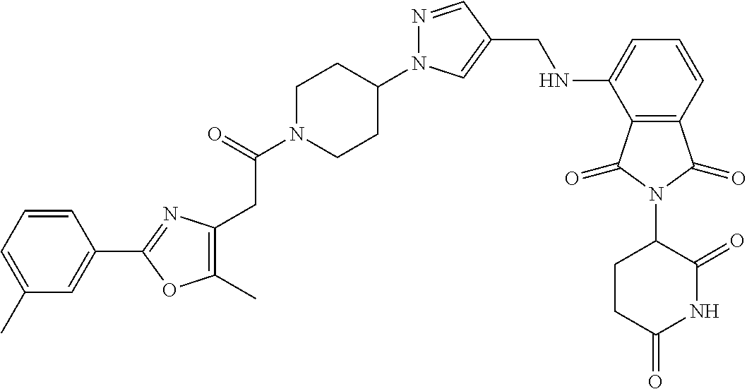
C(NC1=CC=CC2=C1C(=O)N(C1C(=O)NC(=O)CC1)C2=O)C1=CN(C2CCN(C(=O)CC3=C(C)OC(C4=CC(C)=CC=C4)=N3)CC2)N=C1
